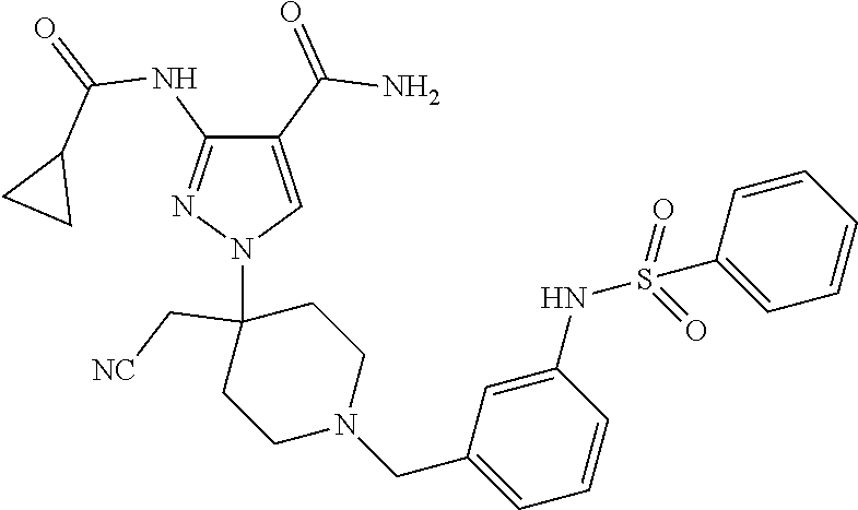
C1(C(=O)N)=CN(C2(C[NC])CCN(CC3=CC=CC(NS(C4=CC=CC=C4)(=O)=O)=C3)CC2)N=C1NC(=O)C1CC1
